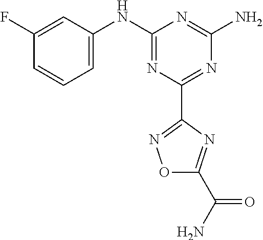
C1(F)=CC(NC2=NC(C3=NOC(C(N)=O)=N3)=NC(N)=N2)=CC=C1
